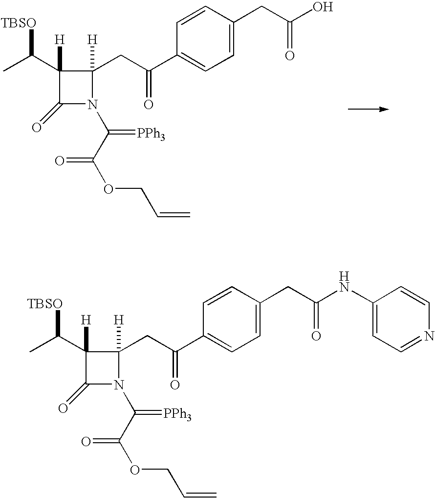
C1(=O)C([H])(C([TBSO])C)C([H])(CC(=O)C2=CC=C(CC(O)=O)C=C2)N1C(C(OCC=C)=O)=[PPh3].C1(=O)C([H])(C([TBSO])C)C([H])(CC(=O)C2=CC=C(CC(NC3=CC=NC=C3)=O)C=C2)N1C(C(OCC=C)=O)=[PPh3]
